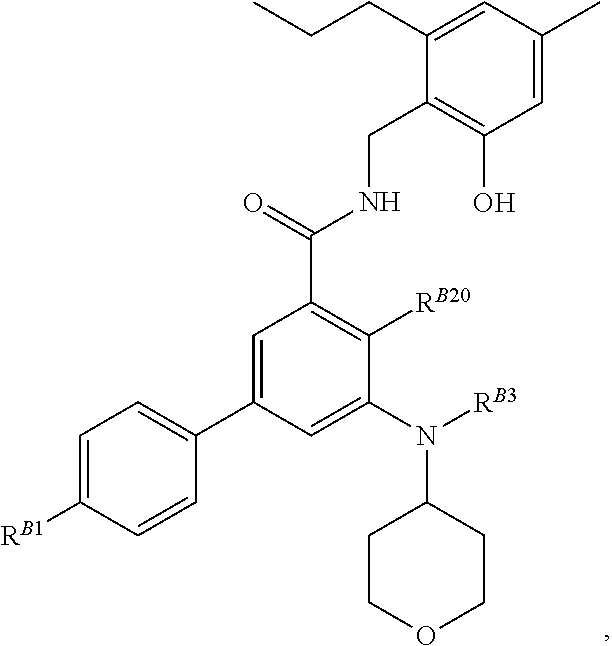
C1=C(C2=CC=C([RB1])C=C2)C=C(N(C2CCOCC2)[RB3])C([RB20])=C1C(=O)NCC1=C(O)C=C(C)C=C1CCC
